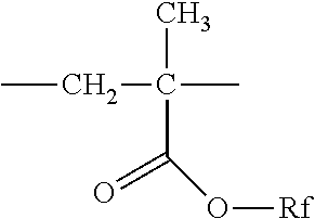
CCC(C)(C(O[Rf])=O)C
